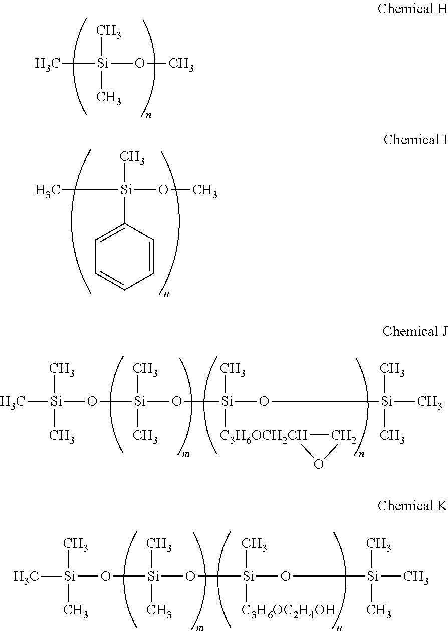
C[Si](OC)(C)C.C[Si](OC)(C1=CC=CC=C1)C.O([Si](O[Si](O[Si](C)(C)C)(C)[C3H6OCH2CH]1CO1)(C)C)[Si](C)(C)C.O([Si](O[Si](O[Si](C)(C)C)(C)[C3H6OC2H4OH])(C)C)[Si](C)(C)C
